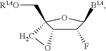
C1(F)C([B1A])OC2(C[R1AO])C1OC2
